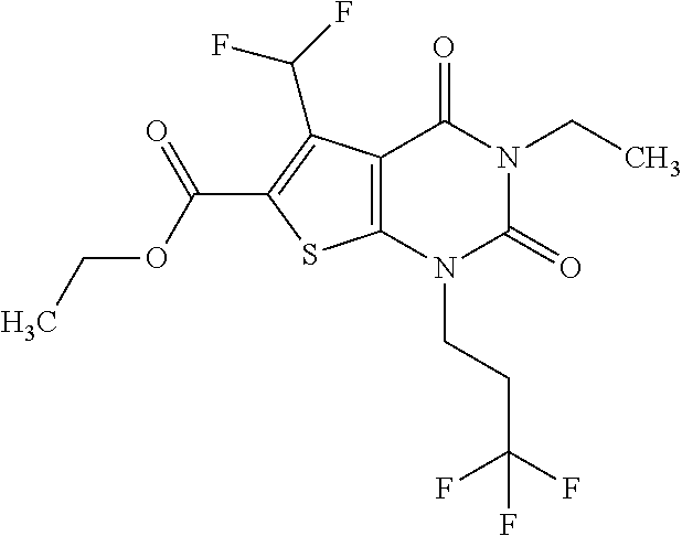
C12=C(N(CCC(F)(F)F)C(=O)N(CC)C1=O)SC(C(OCC)=O)=C2C(F)F
